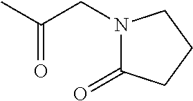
N1(CC(C)=O)C(=O)CCC1
